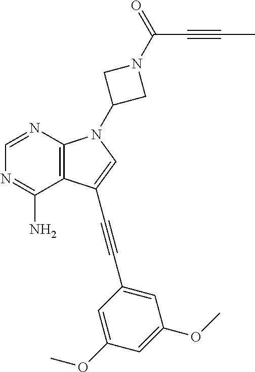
C1=NC2=C(C(N)=N1)C(C#CC1=CC(OC)=CC(OC)=C1)=CN2C1CN(C(=O)C#CC)C1
